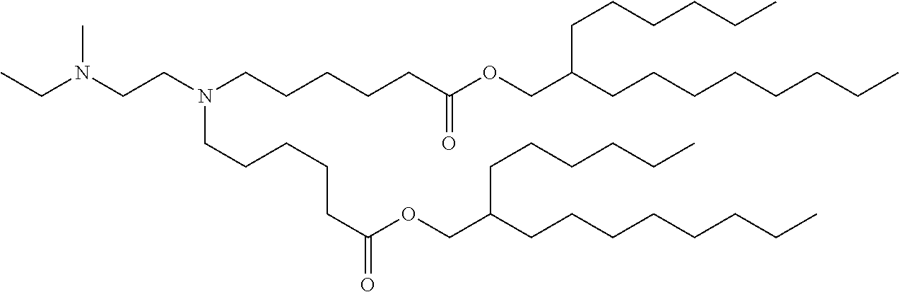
O(CC(CCCCCCCC)CCCCCC)C(CCCCCN(CCN(CC)C)CCCCCC(OCC(CCCCCCCC)CCCCCC)=O)=O
